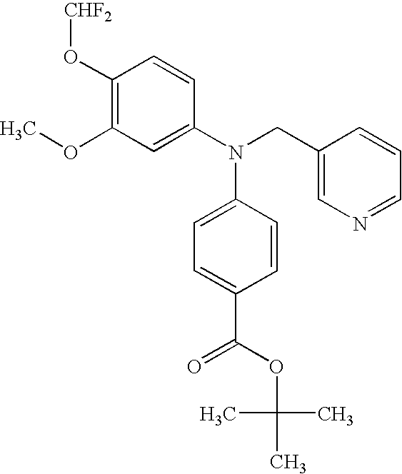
C1(O[CHF2])=C(OC)C=C(N(CC2=CN=CC=C2)C2=CC=C(C(OC(C)(C)C)=O)C=C2)C=C1
